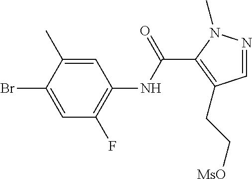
C1=C(C)C(Br)=CC(F)=C1NC(C1=C(CC[MsO])C=NN1C)=O
